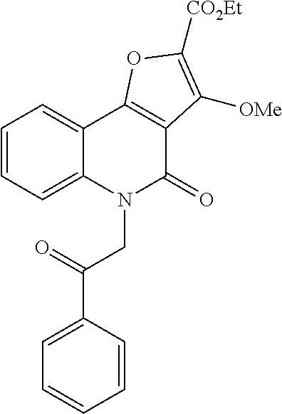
C1=CC=C2C(=C1)C1=C(C(=O)N2CC(=O)C2=CC=CC=C2)C([OMe])=C([CO2Et])O1
